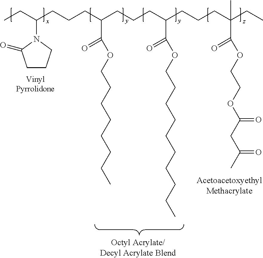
CCC(CCCC(CCCC(CCCC(CC)(C(=O)OCCOC(CC(C)=O)=O)C)C(=O)OCCCCCCCCCC)C(OCCCCCCCC)=O)N1CCCC1=O
